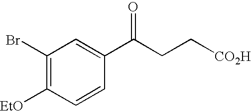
C1(Br)=C([EtO])C=CC(C(CC[CO2H])=O)=C1
